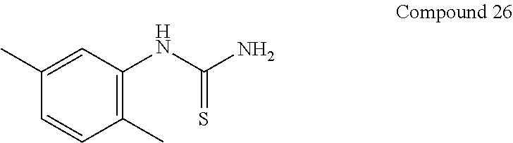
C1(C)=C(NC(N)=S)C=C(C)C=C1
